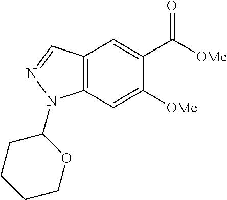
C1([OMe])=CC2=C(C=C1C([OMe])=O)C=NN2C1CCCCO1
